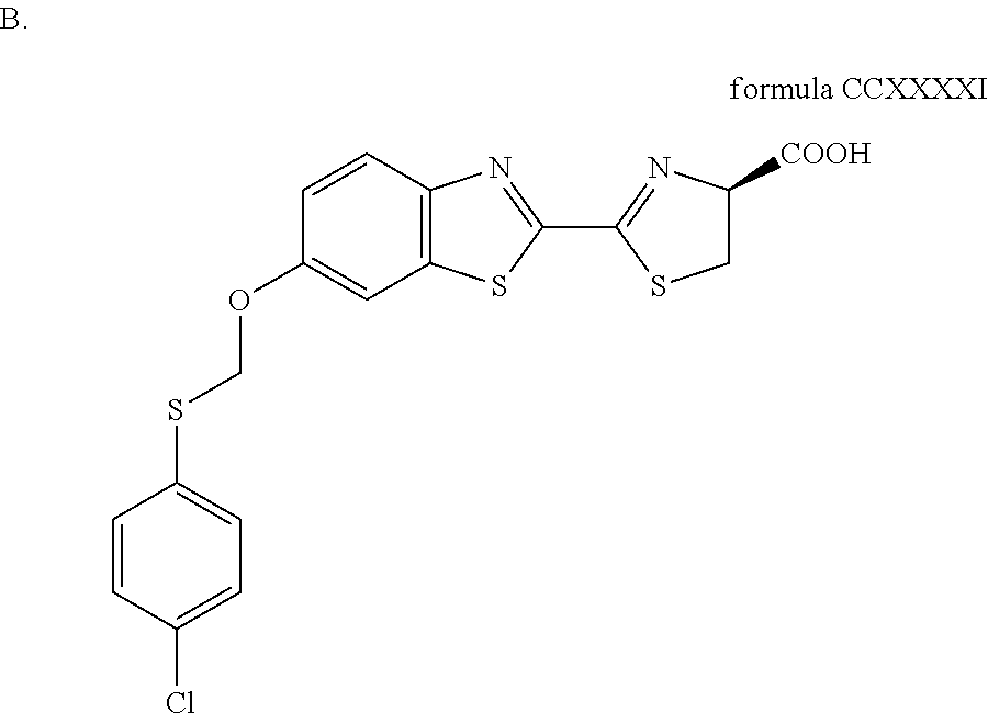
O(C1=CC2=C(C=C1)N=C(C1=NC([COOH])CS1)S2)CSC1=CC=C(Cl)C=C1
